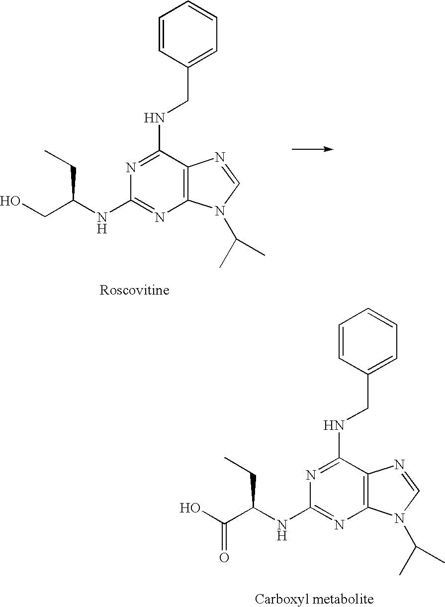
C12=C(C(NCC3=CC=CC=C3)=NC(NC(C(O)=O)CC)=N1)N=CN2C(C)C.C12=C(C(NCC3=CC=CC=C3)=NC(NC(CO)CC)=N1)N=CN2C(C)C
